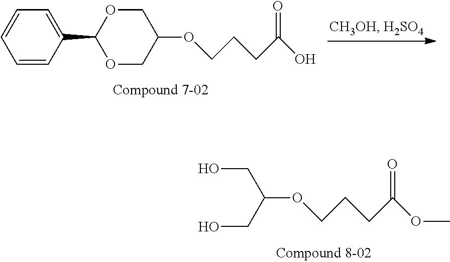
C(OCCCC(OC)=O)(CO)CO.C1=CC(C2OCC(OCCCC(O)=O)CO2)=CC=C1
